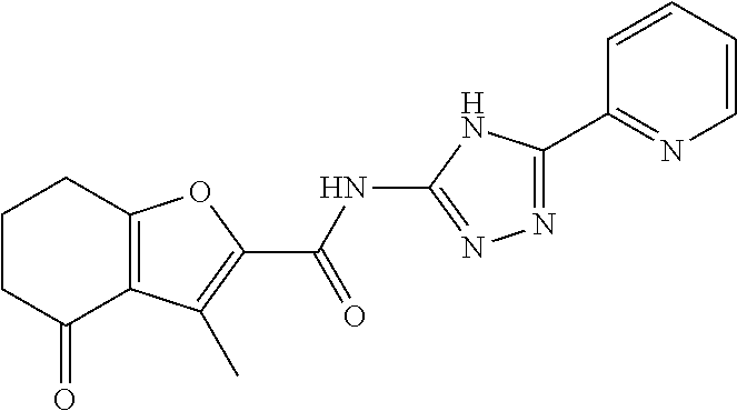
C1(C(=O)NC2=NN=C(C3=NC=CC=C3)N2)=C(C)C2=C(O1)CCCC2=O
